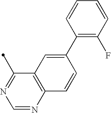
C12=C(N=CN=C1C)C=CC(C1=C(F)C=CC=C1)=C2
